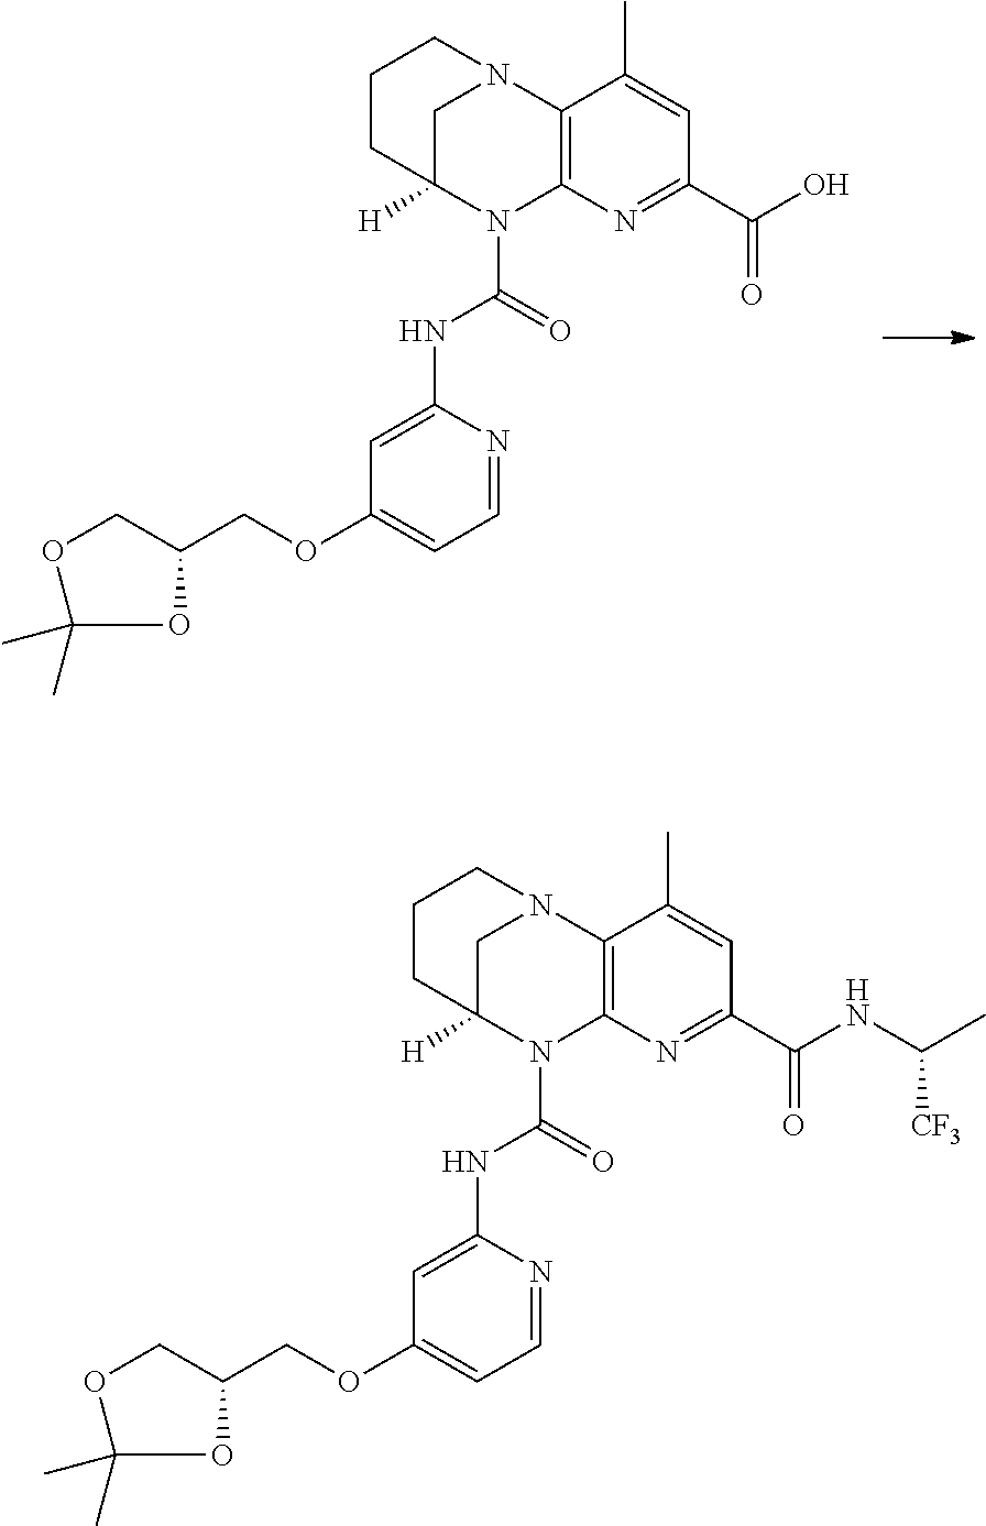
C12=C(N=C(C(NC([CF3])C)=O)C=C1C)N(C(=O)NC1=CC(OCC3OC(C)(C)OC3)=CC=N1)C1([H])CN2CCC1.C12=C(N=C(C(O)=O)C=C1C)N(C(=O)NC1=CC(OCC3OC(C)(C)OC3)=CC=N1)C1([H])CN2CCC1
